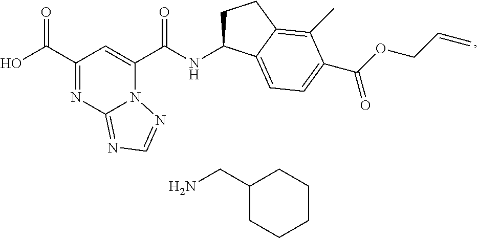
C1(C(O)=O)=NC2=NC=NN2C(C(NC2CCC3=C(C)C(C(OCC=C)=O)=CC=C23)=O)=C1.C1(CN)CCCCC1
